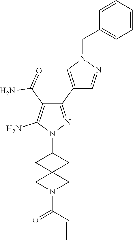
N1(C2CC3(C2)CN(C(C=C)=O)C3)N=C(C2=CN(CC3=CC=CC=C3)N=C2)C(C(=O)N)=C1N
